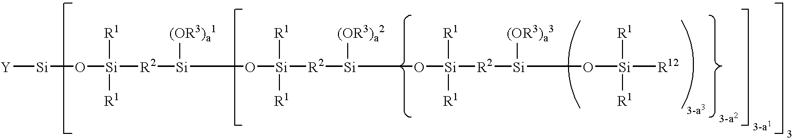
[Y][Si]O[Si]([R2][Si](O[Si]([R2][Si]([(OR3)a2])O[Si]([R2][Si](O[Si]([R12])([R1])[R1])[(OR3)a3])([R1])[R1])([R1])[R1])[(OR3)a1])([R1])[R1]
